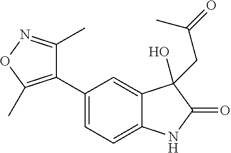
C1(C2=C(C)ON=C2C)=CC=C2C(=C1)C(CC(=O)C)(O)C(=O)N2
